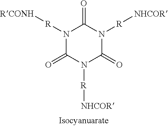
N1([R][RCONH])C(=O)N([R][NHCOR])C(=O)N([R][NHCOR])C1=O
